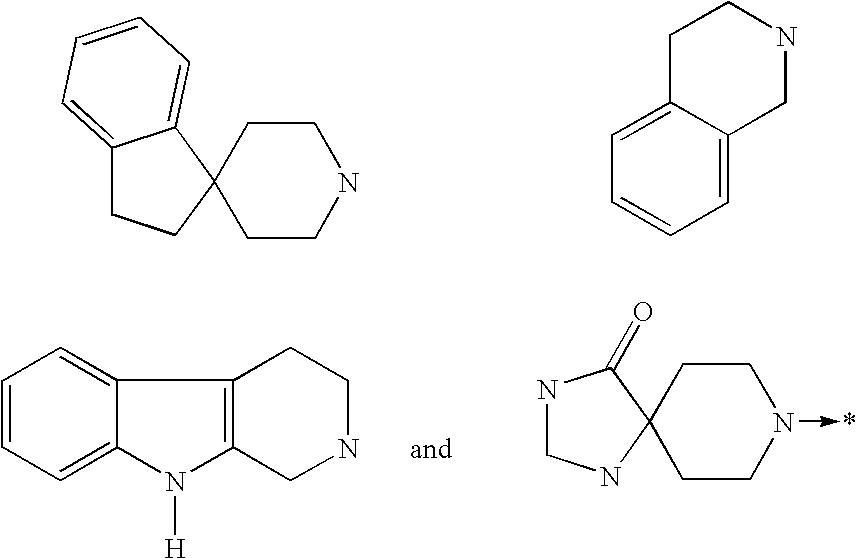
C1CNCCC12CCC1=CC=CC=C12.C1=C2C(=CC=C1)CNCC2.C1=CC=C2C(=C1)C1=C(N2[H])CNCC1.C1CN(->*)CCC12NCNC2=O
